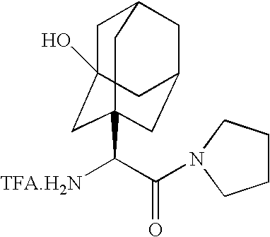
C1C2(O)CC3(C([TFA.H2N])C(=O)N4CCCC4)CC(CC1C3)C2
